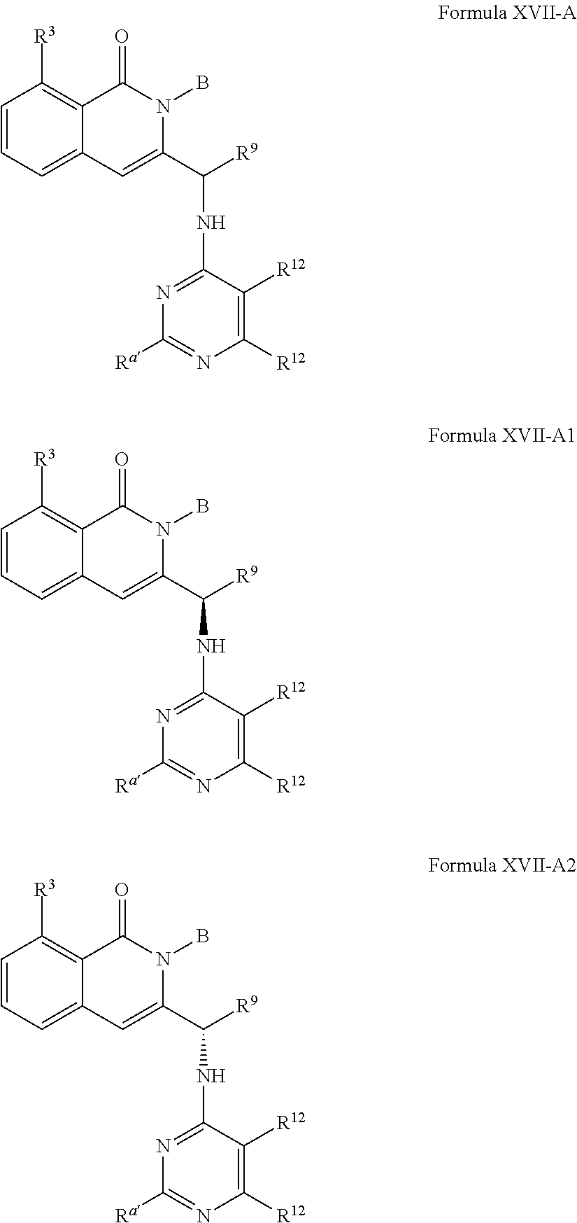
C1=CC=C2C(=C1[R3])C(=O)N(B)C(C([R9])NC1=NC([Ra])=NC([R12])=C1[R12])=C2.C1=CC=C2C(=C1[R3])C(=O)N(B)C(C([R9])NC1=NC([Ra])=NC([R12])=C1[R12])=C2.C1=CC=C2C(=C1[R3])C(=O)N(B)C(C([R9])NC1=NC([Ra])=NC([R12])=C1[R12])=C2
